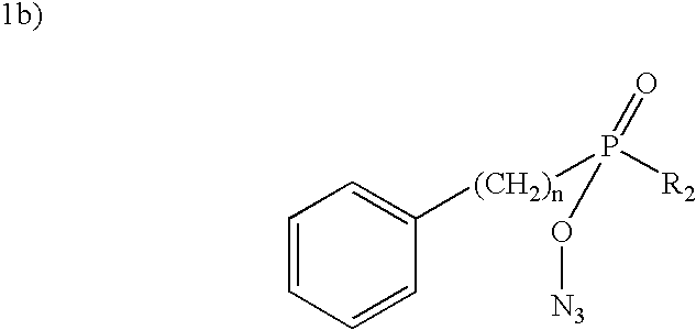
C1=CC=CC([(CH2)n]P([R2])(=O)O[N3])=C1
